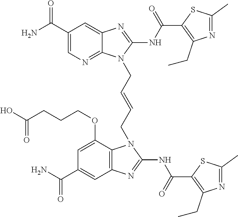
NC(C1=CN=C2C(=C1)N=C(NC(=O)C1=C(CC)N=C(C)S1)N2CC=CCN1C2=C(C=C(C(N)=O)C=C2OCCCC(O)=O)N=C1NC(=O)C1=C(CC)N=C(C)S1)=O
